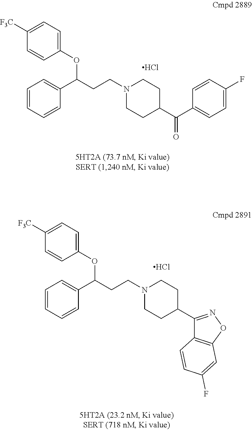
C1([F3C])=CC=C(OC(CCN2CCC(C(=O)C3=CC=C(F)C=C3)CC2)C2=CC=CC=C2)C=C1.Cl.Cl.C1([F3C])=CC=C(OC(CCN2CCC(C3=NOC4=C3C=CC(F)=C4)CC2)C2=CC=CC=C2)C=C1
